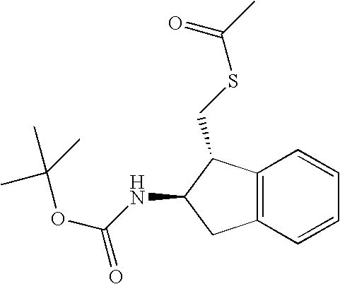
C12=C(C=CC=C1)CC(NC(OC(C)(C)C)=O)C2CSC(C)=O
